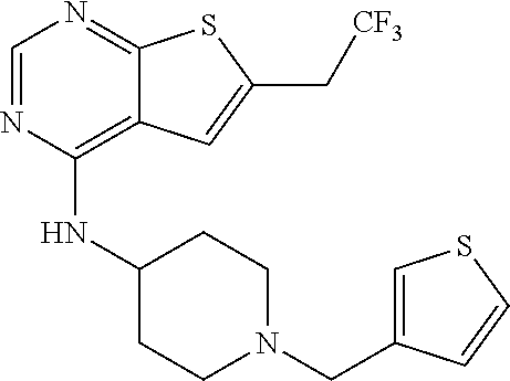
C1=NC(NC2CCN(CC3=CSC=C3)CC2)=C2C(=N1)SC(C[CF3])=C2
